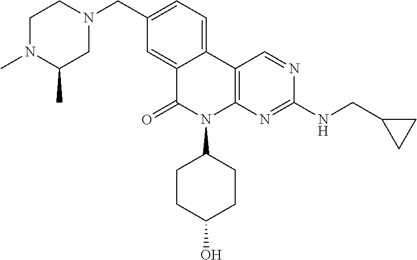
C1(CN2CCN(C)C(C)C2)=CC=C2C(=C1)C(=O)N(C1CCC(O)CC1)C1=C2C=NC(NCC2CC2)=N1
